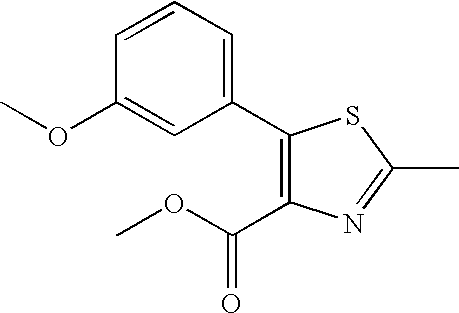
C1(C2=CC=CC(OC)=C2)=C(C(OC)=O)N=C(C)S1
